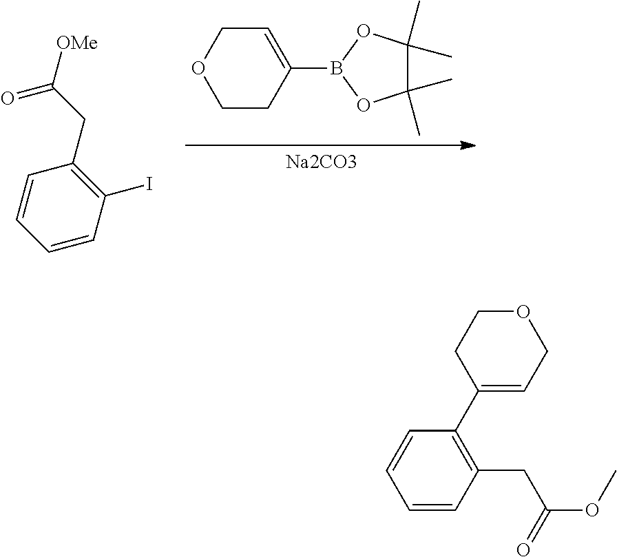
C1CC(B2OC(C)(C)C(C)(C)O2)=CCO1.[Na2CO3].C1=CC(I)=C(CC([OMe])=O)C=C1.C1=CC(CC(=O)OC)=C(C2=CCOCC2)C=C1
